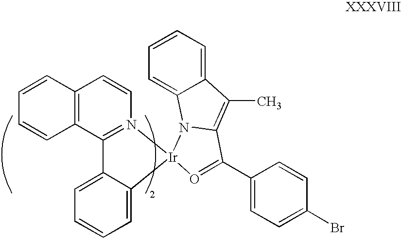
C12=C(C3=N(C=C1)[Ir]1(C4=CC=CC=C34)N3C4=CC=CC=C4C(C)=C3C(C3=CC=C(Br)C=C3)=O1)C=CC=C2
